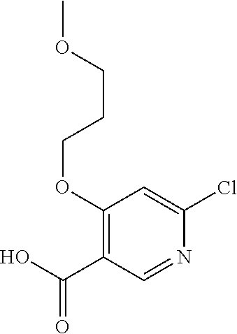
C1(OCCCOC)=C(C(O)=O)C=NC(Cl)=C1
